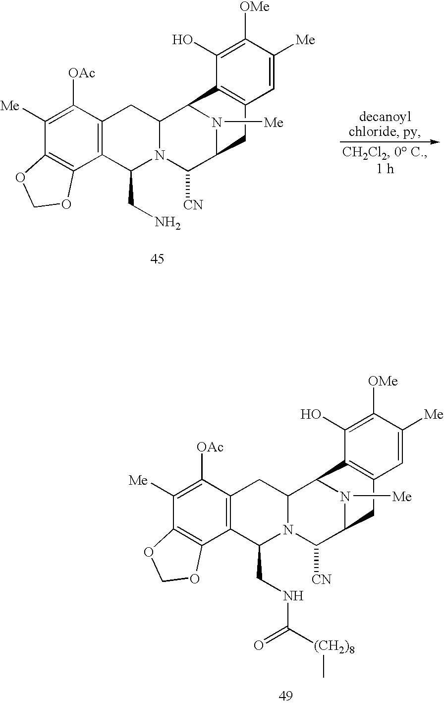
C1([Me])=C([OAc])C2=C(C3=C1OCO3)C(CN)N1C(C2)C2N([Me])C(C1[CN])CC1=C2C(O)=C([OMe])C([Me])=C1.C1([Me])=C([OAc])C2=C(C3=C1OCO3)C(CNC([(CH2)8]C)=O)N1C(C2)C2N([Me])C(C1[CN])CC1=C2C(O)=C([OMe])C([Me])=C1
